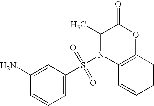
C1(N)=CC(S(N2C3=C(OC(=O)C2C)C=CC=C3)(=O)=O)=CC=C1
